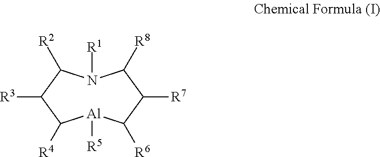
N1([R1])C([R8])C([R7])C([R6])[Al]([R5])C([R4])C([R3])C1[R2]
